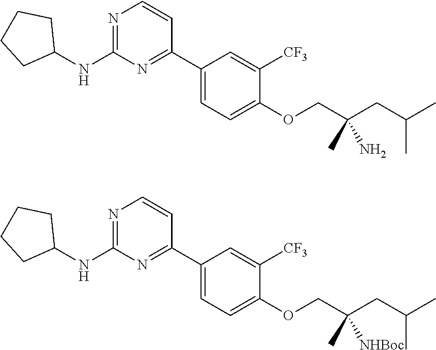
N1=C(NC2CCCC2)N=C(C2=CC=C(OCC(CC(C)C)(N)C)C([CF3])=C2)C=C1.N1=C(NC2CCCC2)N=C(C2=CC=C(OCC(CC(C)C)([NHBoc])C)C([CF3])=C2)C=C1
